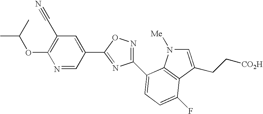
C1(OC(C)C)=C(C#N)C=C(C2=NC(C3=CC=C(F)C4=C3N([Me])C=C4CC[CO2H])=NO2)C=N1
